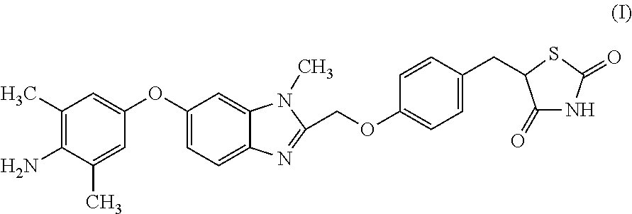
O(C1=CC(C)=C(N)C(C)=C1)C1=CC=C2C(=C1)N(C)C(COC1=CC=C(CC3C(=O)NC(=O)S3)C=C1)=N2
